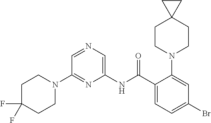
C1(N2CCC(F)(F)CC2)=NC(NC(C2=CC=C(Br)C=C2N2CCC3(CC2)CC3)=O)=CN=C1
